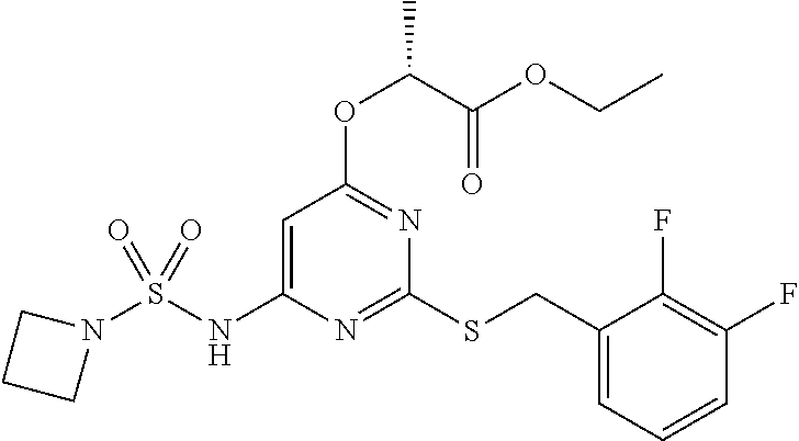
C1=C(NS(N2CCC2)(=O)=O)N=C(SCC2=CC=CC(F)=C2F)N=C1OC(C(OCC)=O)C
